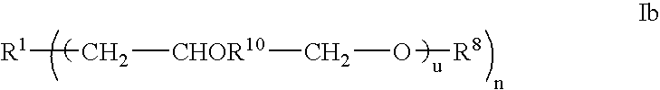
[R1]C[CHOR10]CO[R8]
